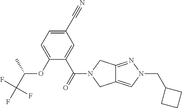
C1(C#N)=CC=C(OC(C)C(F)(F)F)C(C(=O)N2CC3=CN(CC4CCC4)N=C3C2)=C1
